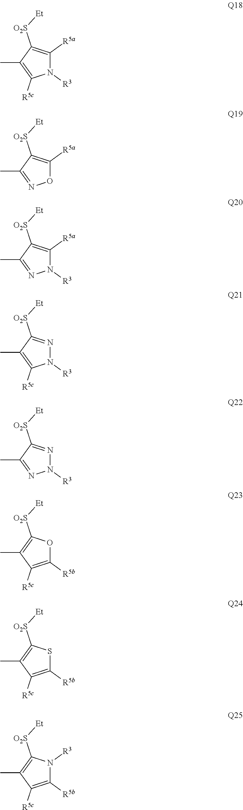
C1([R5a])=C([O2S][Et])C(C)=C([R5c])N1[R3].C1([R5a])=C([O2S][Et])C(C)=NO1.C1([R5a])=C([O2S][Et])C(C)=NN1[R3].N1=C([O2S][Et])C(C)=C([R5c])N1[R3].N1=C([O2S][Et])C(C)=NN1[R3].O1C([R5b])=C([R5c])C(C)=C1[O2S][Et].S1C([R5b])=C([R5c])C(C)=C1[O2S][Et].N1([R3])C([R5b])=C([R5c])C(C)=C1[O2S][Et]
